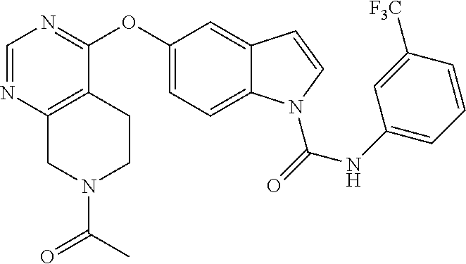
N1(C(C)=O)CCC2=C(C1)N=CN=C2OC1=CC=C2C(=C1)C=CN2C(=O)NC1=CC=CC([F3C])=C1
